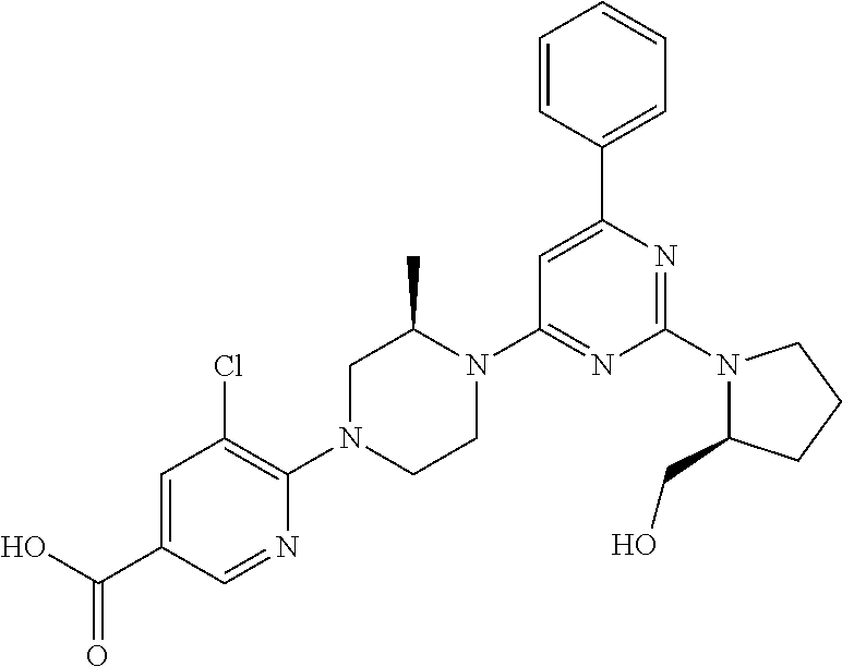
N1(C2=NC(C3=CC=CC=C3)=CC(N3C(C)CN(C4=C(Cl)C=C(C(O)=O)C=N4)CC3)=N2)C(CO)CCC1
